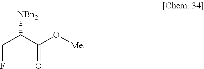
FCC(C(=O)O[Me])[NBn2]
